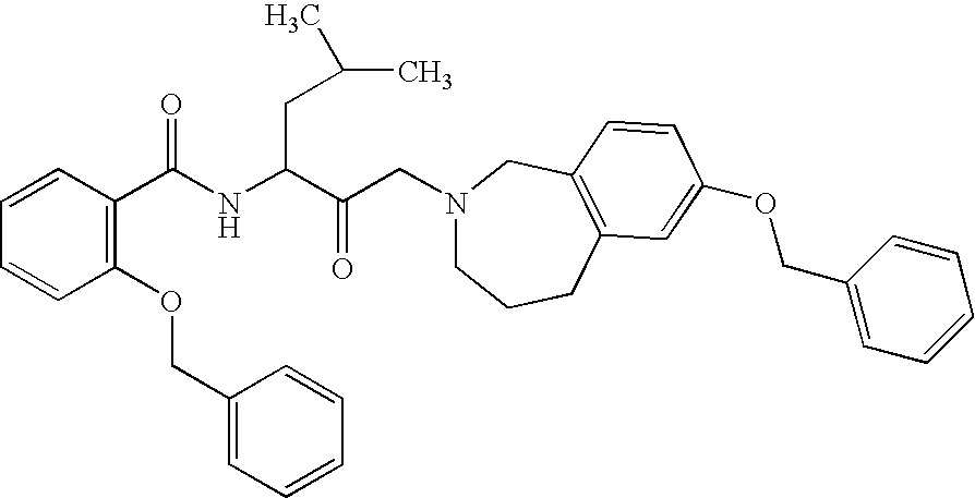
N1(CC(C(NC(C2=C(OCC3=CC=CC=C3)C=CC=C2)=O)CC(C)C)=O)CCCC2=C(C1)C=CC(OCC1=CC=CC=C1)=C2
